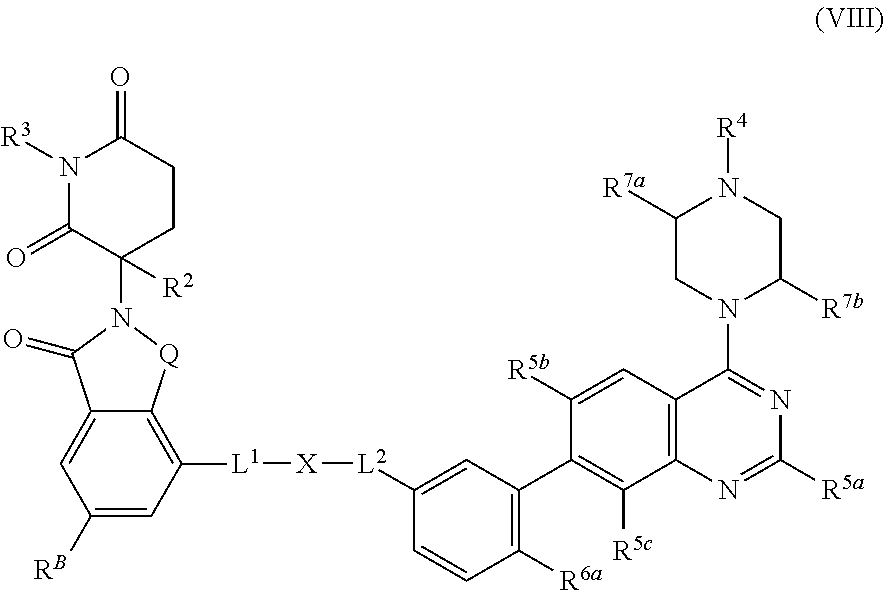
C1([R5b])=CC2=C(C([R5c])=C1C1=C([R6a])C=CC([L2][X][L1]C3=C4C(=CC([RB])=C3)C(=O)N(C3([R2])CCC(=O)N([R3])C3=O)[Q]4)=C1)N=C([R5a])N=C2N1C([R7b])CN([R4])C([R7a])C1
